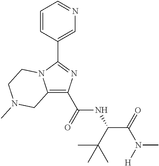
C12=C(C(=O)NC(C(=O)N([H])C)C(C)(C)C)N=C(C3=CN=CC=C3)N1CCN(C)C2
